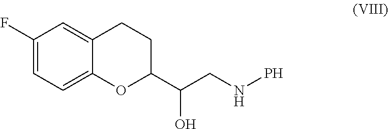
C1(F)=CC=C2C(=C1)CCC(C(CNP)O)O2
